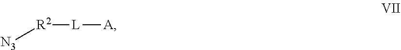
[R2]([L][A])[N3]
